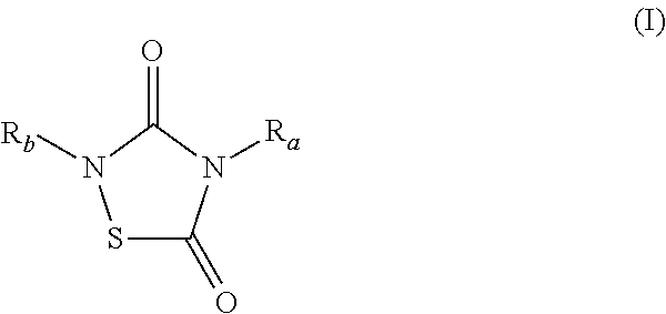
S1C(=O)N([Ra])C(=O)N1[Rb]
